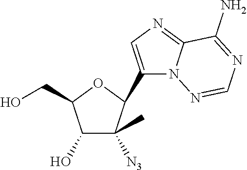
C1(O)C([N3])(C)C(C2=CN=C3N2N=CN=C3N)OC1CO
